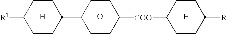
[H].O.C1([R1])CCC(C2CCC([COO]C3CCC([R])CC3)CC2)CC1.[H]
